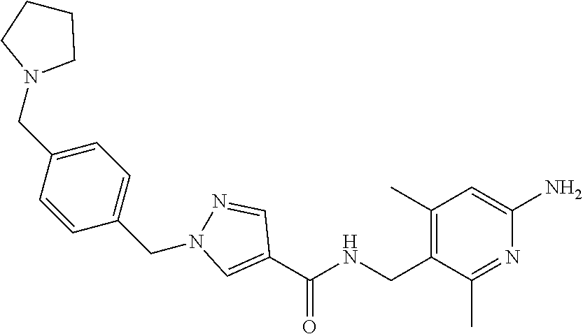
C1(C)=C(CNC(=O)C2=CN(CC3=CC=C(CN4CCCC4)C=C3)N=C2)C(C)=NC(N)=C1
